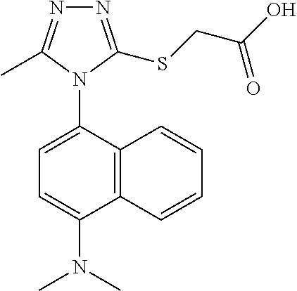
C12=C(C(N3C(C)=NN=C3SCC(O)=O)=CC=C1N(C)C)C=CC=C2
